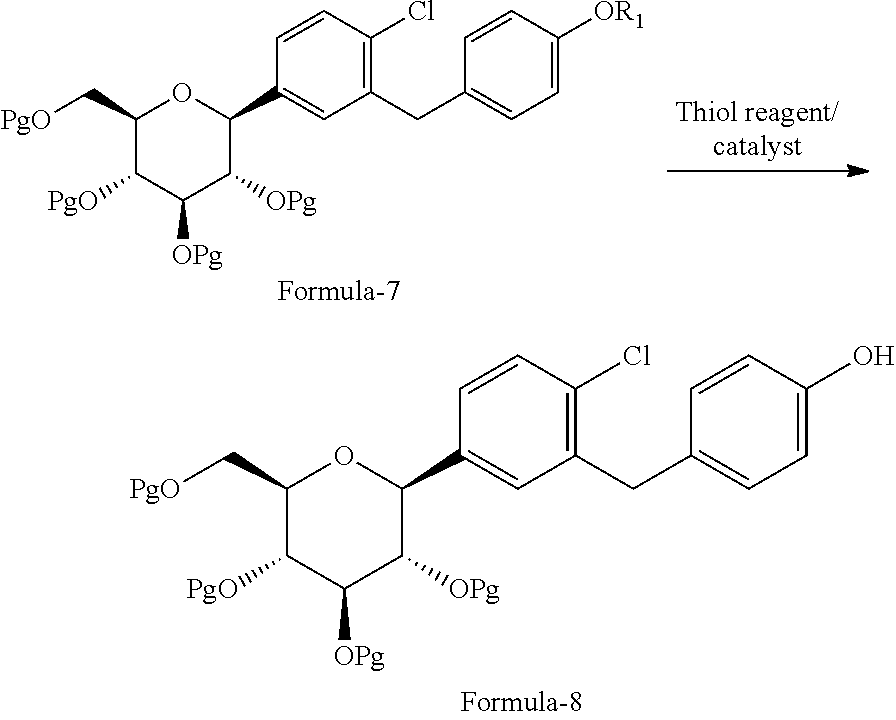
C1(C[PgO])C([PgO])C([OPg])C([OPg])C(C2=CC(CC3=CC=C(O)C=C3)=C(Cl)C=C2)O1.C1(C[PgO])C([PgO])C([OPg])C([OPg])C(C2=CC(CC3=CC=C([OR1])C=C3)=C(Cl)C=C2)O1
